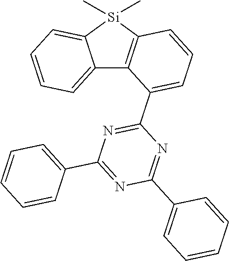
C12=C([Si](C)(C)C3=CC=CC=C13)C=CC=C2C1=NC(C2=CC=CC=C2)=NC(C2=CC=CC=C2)=N1
